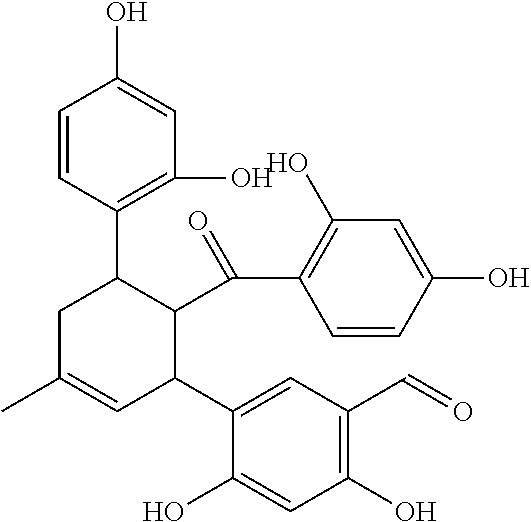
C1=CC(C2CC(C)=CC(C3=CC(C=O)=C(O)C=C3O)C2C(=O)C2=C(O)C=C(O)C=C2)=C(O)C=C1O
